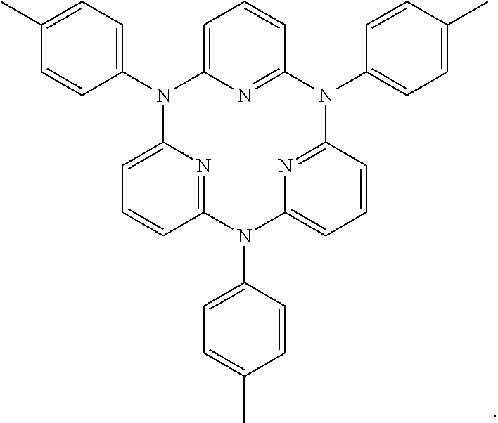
C1=C2N=C(C=C1)N(C1=CC=C(C)C=C1)C1=NC(=CC=C1)N(C1=CC=C(C)C=C1)C1=NC(=CC=C1)N2C1=CC=C(C)C=C1
